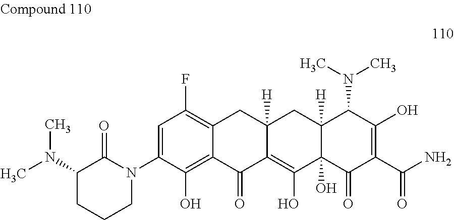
C1=C(N2C(=O)C(N(C)C)CCC2)C(O)=C2C(=C1F)CC1([H])C(=C(O)C3(O)C([H])(C1)C(N(C)C)C(O)=C(C(N)=O)C3=O)C2=O
